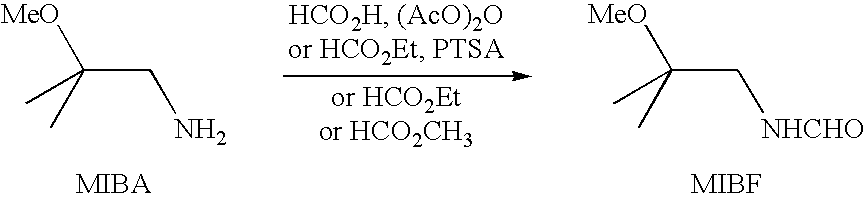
C(C([MeO])(C)C)N.C(C([MeO])(C)C)[NHCHO]
